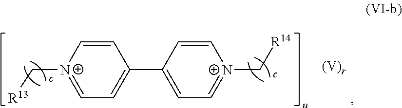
[N+]1(C[R13])=CC=C(C2=CC=[N+](C[R14])C=C2)C=C1
